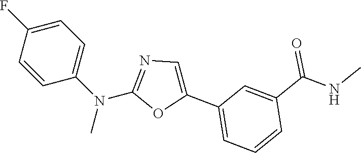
C1=C(F)C=CC(N(C2=NC=C(C3=CC=CC(C(NC)=O)=C3)O2)C)=C1
